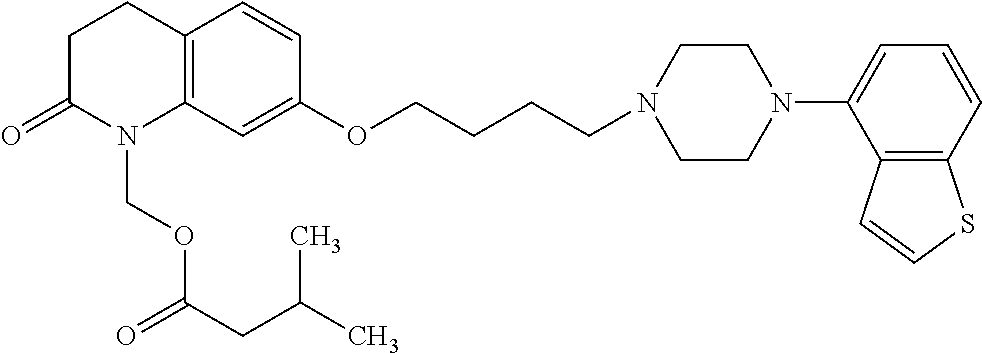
C1C(=O)N(COC(CC(C)C)=O)C2=C(C1)C=CC(OCCCCN1CCN(C3=CC=CC4=C3C=CS4)CC1)=C2
